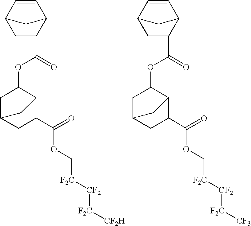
C(=O)(OC1C2C(C(=O)OC[F2C][CF2][F2C][CF2H])CC(C1)C2)C1CC2C=CC1C2.C(=O)(OC1C2C(C(=O)OC[F2C][CF2][F2C][CF3])CC(C1)C2)C1CC2C=CC1C2
